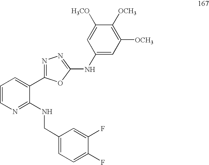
C1=CN=C(NCC2=CC=C(F)C(F)=C2)C(C2=NN=C(NC3=CC([OCH3])=C([OCH3])C([H3CO])=C3)O2)=C1
